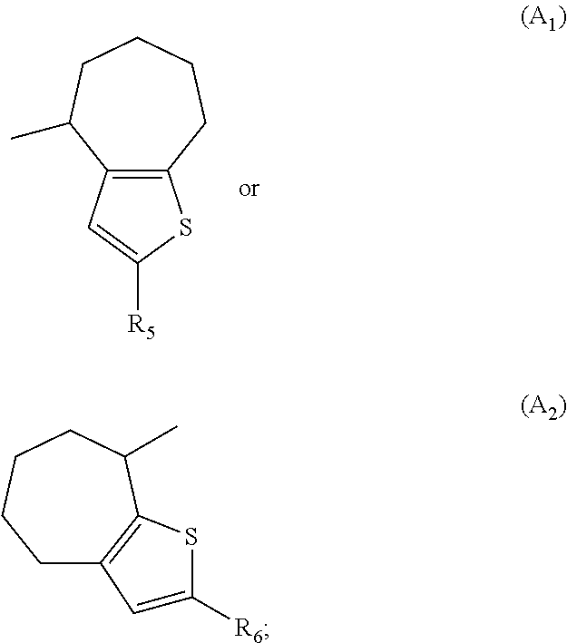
C12=C(CCCCC1C)SC([R5])=C2.C1C2=C(C(C)CCC1)SC([R6])=C2
